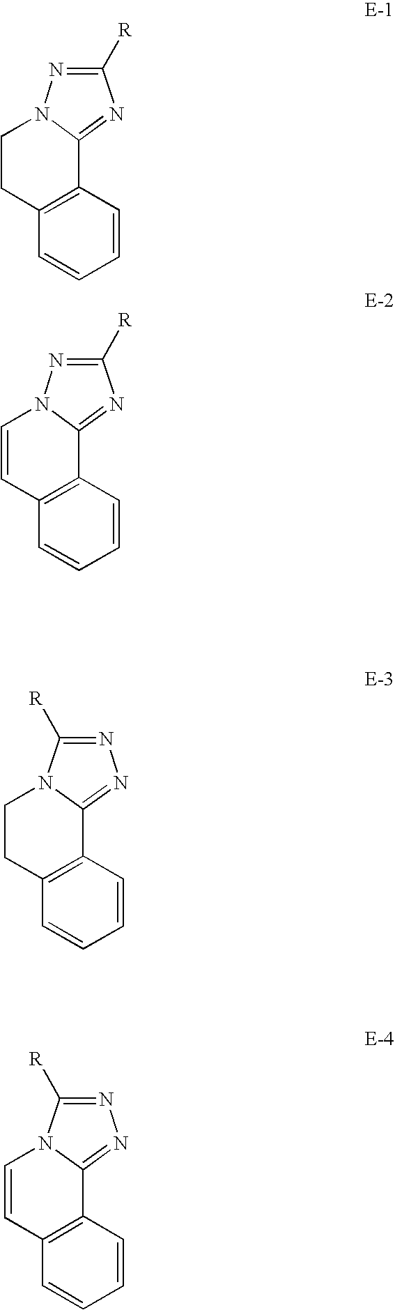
C1([R])=NN2C(=N1)C1=C(C=CC=C1)CC2.C1([R])=NN2C(=N1)C1=C(C=CC=C1)C=C2.N1=C([R])N2C(=N1)C1=C(C=CC=C1)CC2.N1=C([R])N2C(=N1)C1=C(C=CC=C1)C=C2
